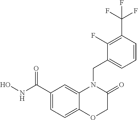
C1(C(NO)=O)=CC=C2C(=C1)N(CC1=CC=CC(C(F)(F)F)=C1F)C(=O)CO2
